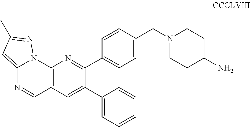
C12=C(C=C(C3=CC=CC=C3)C(C3=CC=C(CN4CCC(N)CC4)C=C3)=N1)C=NC1=CC(C)=NN21
